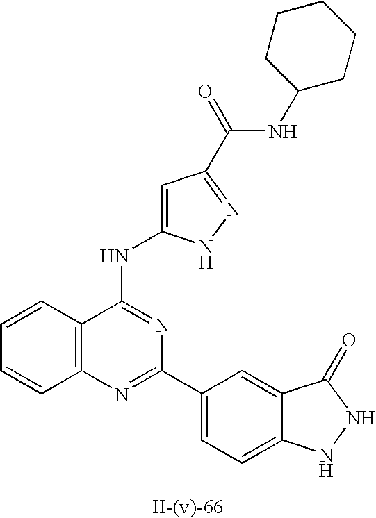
C1=C(NC2=NC(C3=CC=C4C(=C3)C(=O)NN4)=NC3=C2C=CC=C3)NN=C1C(NC1CCCCC1)=O
